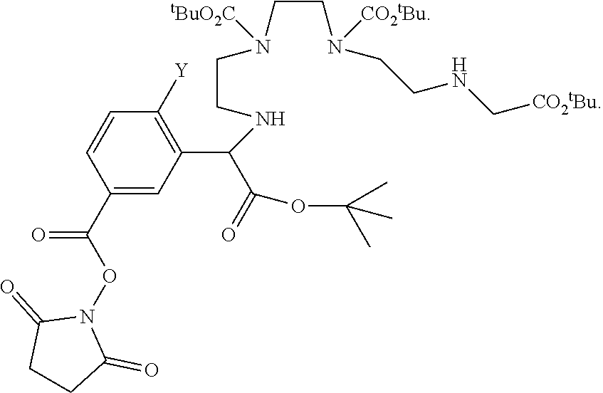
[Y]C1=C(C(C(=O)OC(C)(C)C)NCCN(CCN(CCNC[CO2tBu])[CO2tBu])[tBuO2C])C=C(C(=O)ON2C(=O)CCC2=O)C=C1
